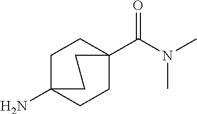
NC12CCC(C(N(C)C)=O)(CC1)CC2
